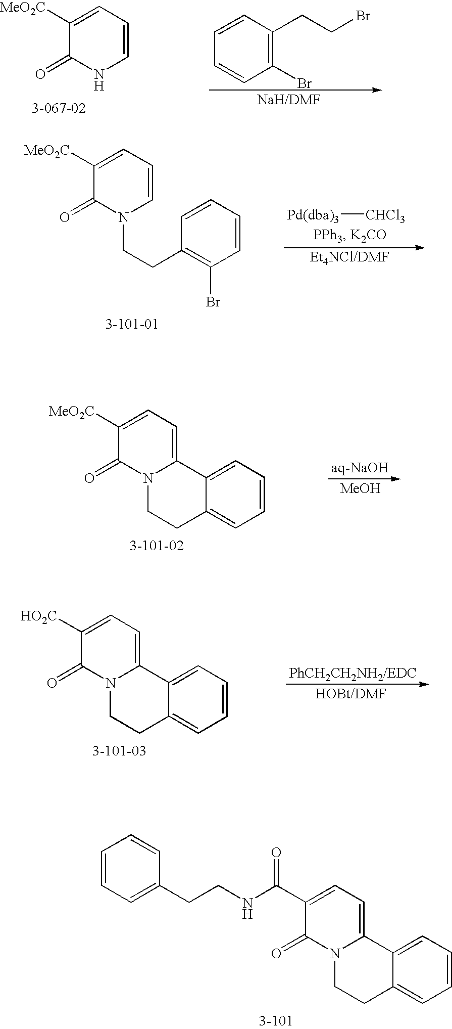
C1([MeO2C])=CC=CNC1=O.C1=CC(CCBr)=C(Br)C=C1.[Pd(dba)3][CHCl3].C1([MeO2C])=CC=CN(CCC2=C(Br)C=CC=C2)C1=O.C1([MeO2C])=CC=C2N(C1=O)CCC1=CC=CC=C21.[MeOH].C1([HO2C])=CC=C2N(C1=O)CCC1=CC=CC=C21.C1(C(NCCC2=CC=CC=C2)=O)=CC=C2N(C1=O)CCC1=CC=CC=C21
